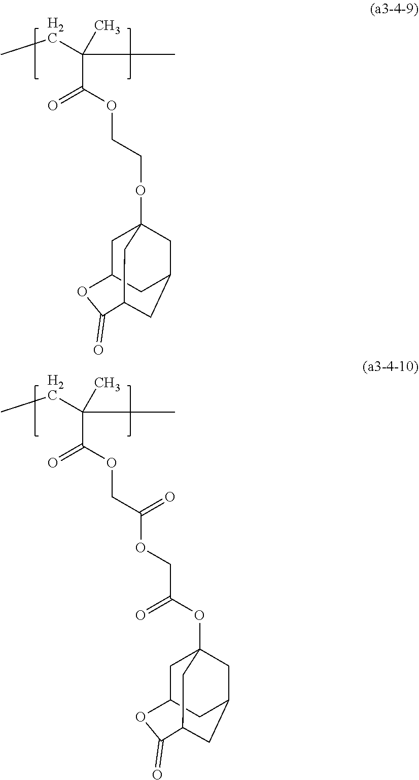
CCC(C)(C)C(OCCOC12CC3CC(C1)C(=O)OC(C3)C2)=O.CCC(C)(C)C(OCC(OCC(OC12CC3CC(C1)C(=O)OC(C3)C2)=O)=O)=O
